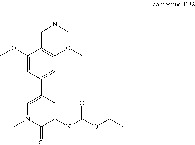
CN(C)CC1=C(OC)C=C(C2=CN(C)C(=O)C(NC(OCC)=O)=C2)C=C1OC
